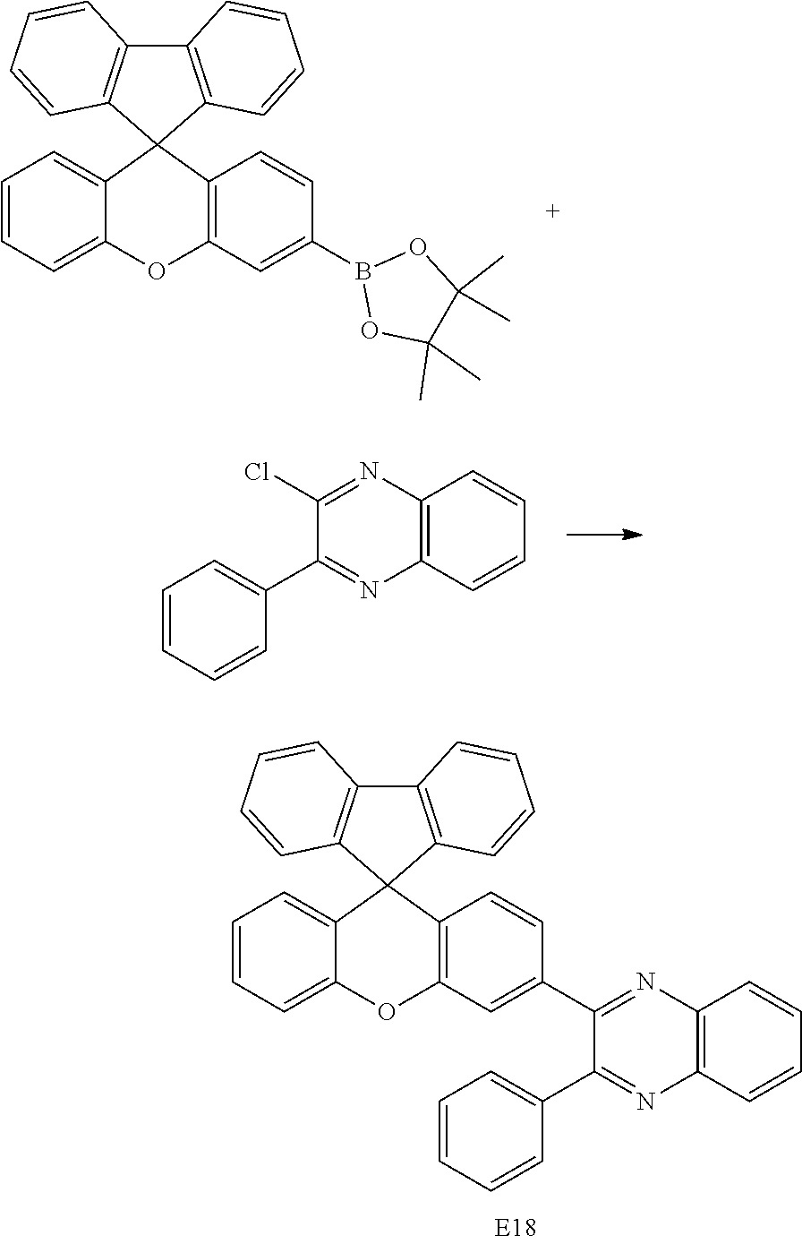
C1=CC=C2C(=C1)C1(C3=C(O2)C=C(B2OC(C)(C)C(C)(C)O2)C=C3)C2=C(C3=C1C=CC=C3)C=CC=C2.C12=C(C=CC=C1)N=C(C1=CC=CC=C1)C(Cl)=N2.C1=CC=C2C(=C1)C1(C3=C(O2)C=C(C2=NC4=C(C=CC=C4)N=C2C2=CC=CC=C2)C=C3)C2=C(C3=C1C=CC=C3)C=CC=C2
